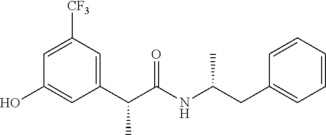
C1(C(C(NC(CC2=CC=CC=C2)C)=O)C)=CC([CF3])=CC(O)=C1
